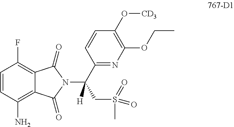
C1=CC(N)=C2C(=C1F)C(=O)N(C(C1=NC(OCC)=C(O[CD3])C=C1)(CS(C)(=O)=O)[H])C2=O
